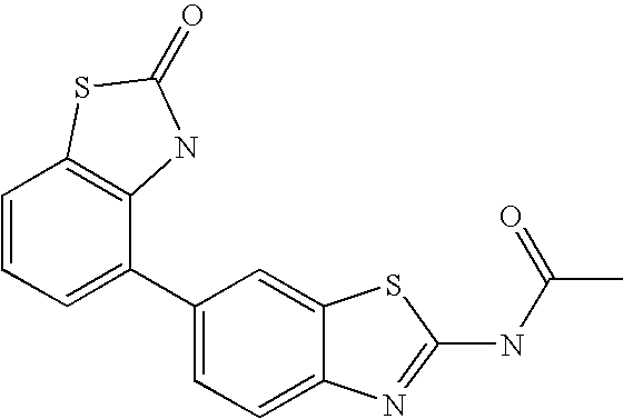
C1(C2=CC=CC3=C2NC(=O)S3)=CC=C2C(=C1)SC(NC(C)=O)=N2
